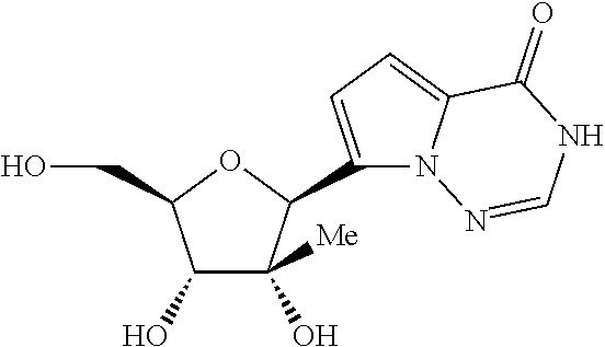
C1(O)C(O)([Me])C(C2=CC=C3N2N=CNC3=O)OC1CO
